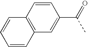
C1=CC2=C(C=C1C(=O)C)C=CC=C2
